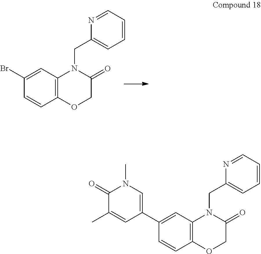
C1(Br)=CC2=C(C=C1)OCC(=O)N2CC1=CC=CC=N1.C1(C2=CN(C)C(=O)C(C)=C2)=CC2=C(C=C1)OCC(=O)N2CC1=CC=CC=N1
